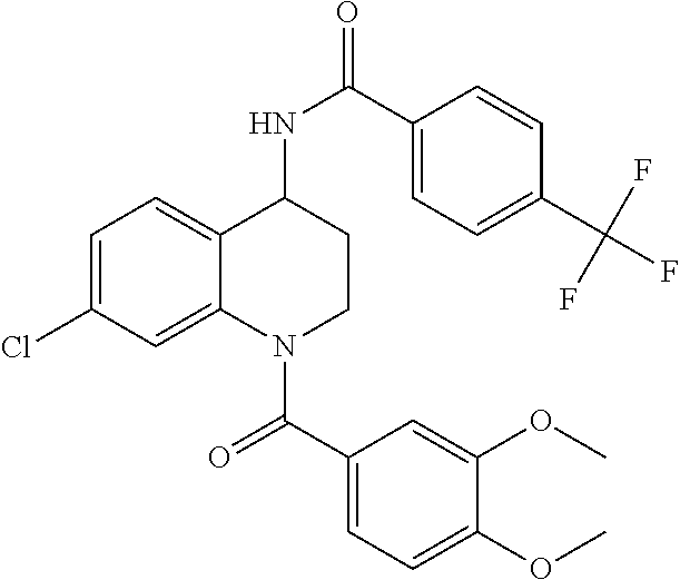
C1=C(Cl)C=C2C(=C1)C(NC(=O)C1=CC=C(C(F)(F)F)C=C1)CCN2C(C1=CC=C(OC)C(OC)=C1)=O
